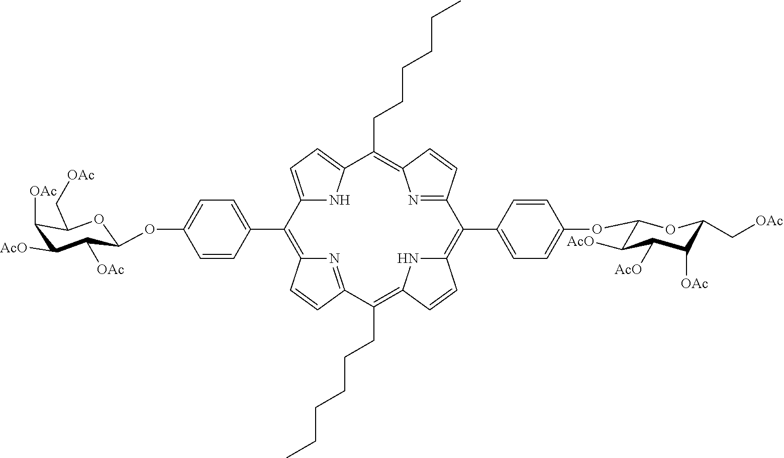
C12=CC=C(N1)C(CCCCCC)=C1N=C(C=C1)C(C1=CC=C(OC3C([AcO])C([AcO])C([OAc])C(C[OAc])O3)C=C1)=C1NC(=C(CCCCCC)C3=NC(=C2C2=CC=C(OC4C([OAc])C([AcO])C([OAc])C(C[OAc])O4)C=C2)C=C3)C=C1
